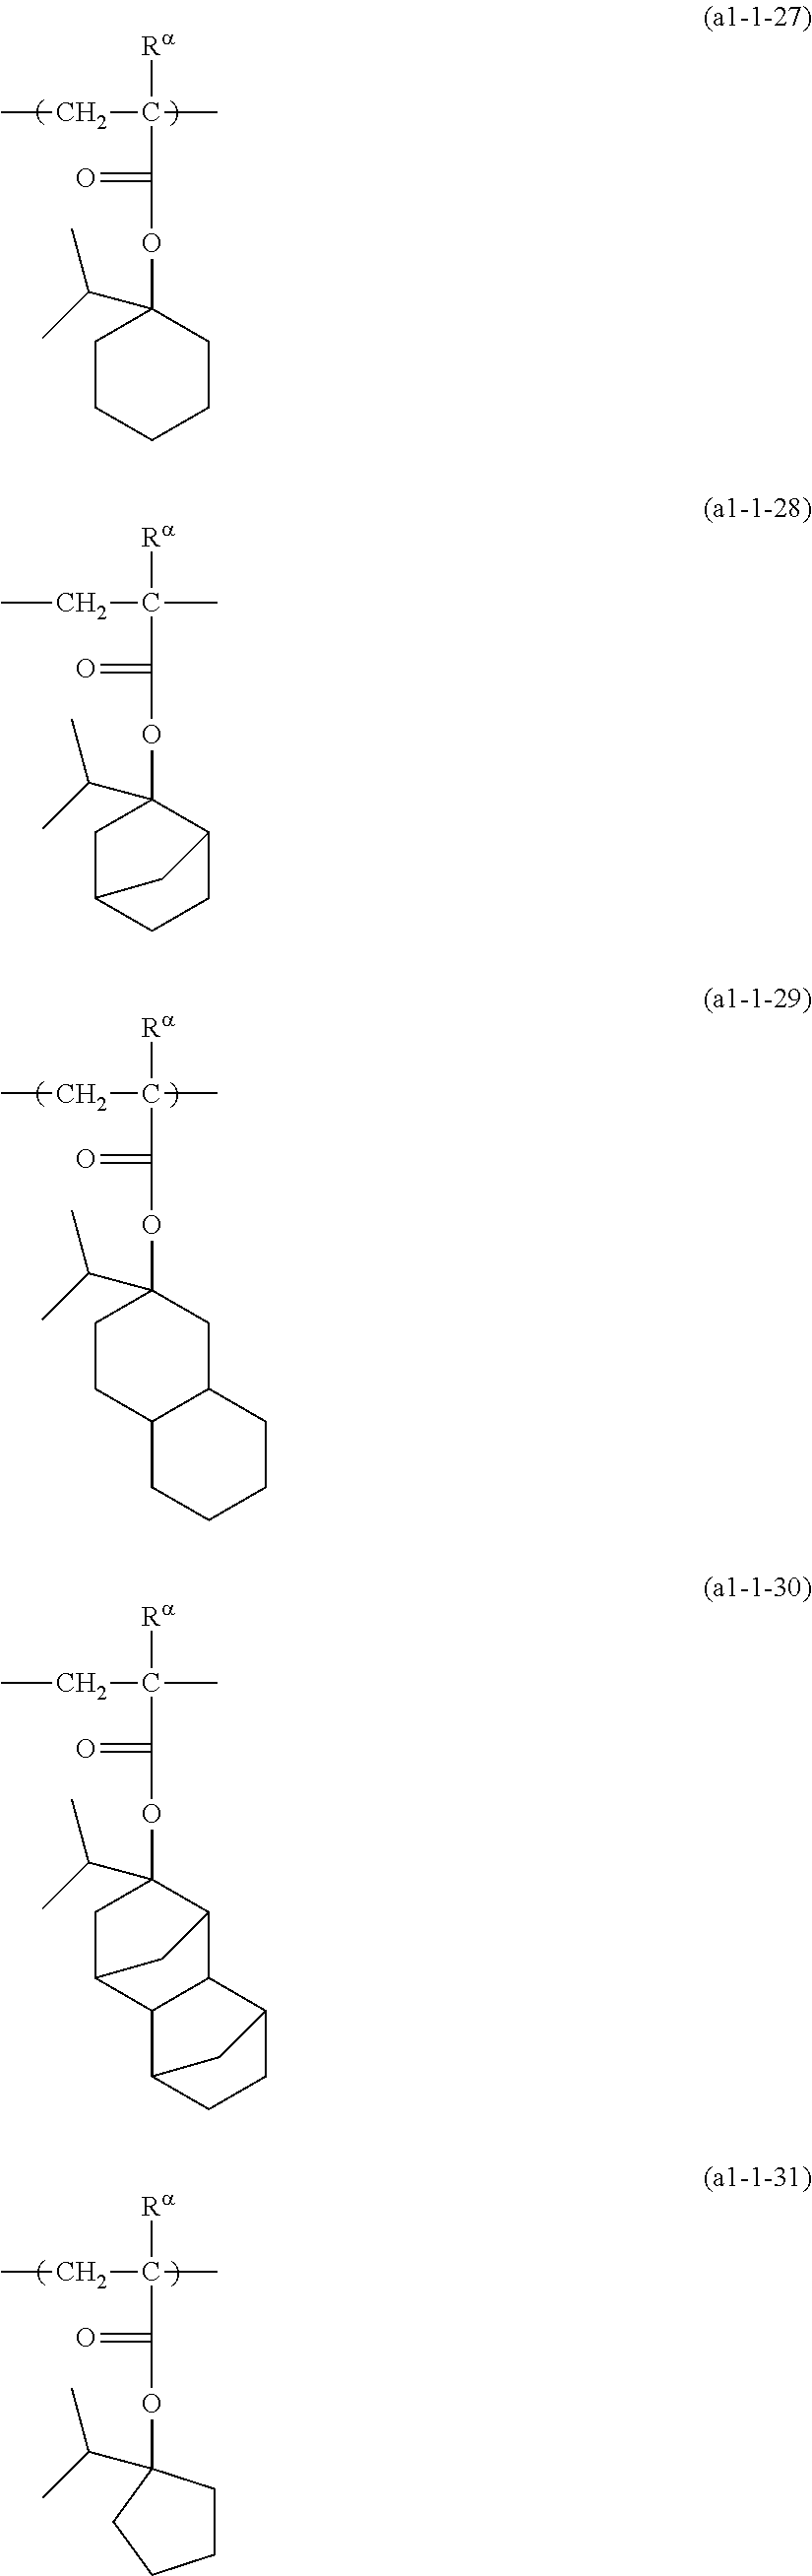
CCC([Ra])(C(=O)OC1(C(C)C)CCCCC1)C.CCC([Ra])(C(=O)OC1(C(C)C)CC2CCC1C2)C.CCC([Ra])(C(=O)OC1(C(C)C)CCC2C(C1)CCCC2)C.CCC([Ra])(C(=O)OC1(C(C)C)CCCC1)C.CCC([Ra])(C(=O)OC1(C(C)C)CC2CC1C1C2C2CCC1C2)C
